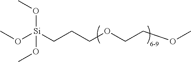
CO[Si](CCCOCCOC)(OC)OC
